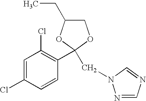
C1C(CC)OC(CN2N=CN=C2)(C2=C(Cl)C=C(Cl)C=C2)O1
